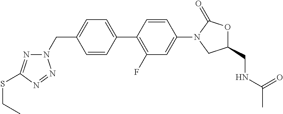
C1=C(C2=C(F)C=C(N3CC(CNC(=O)C)OC3=O)C=C2)C=CC(CN2N=C(SCC)N=N2)=C1
